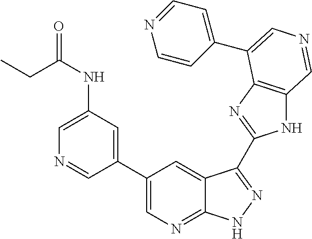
C1(C2=CN=C3C(=C2)C(C2=NC4=C(N2)C=NC=C4C2=CC=NC=C2)=NN3)=CC(NC(=O)CC)=CN=C1
